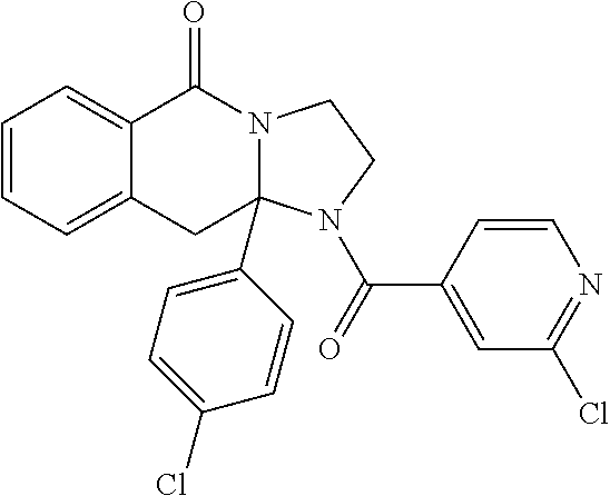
C1=CC=C2C(=C1)C(=O)N1C(C3=CC=C(Cl)C=C3)(C2)N(C(=O)C2=CC(Cl)=NC=C2)CC1
